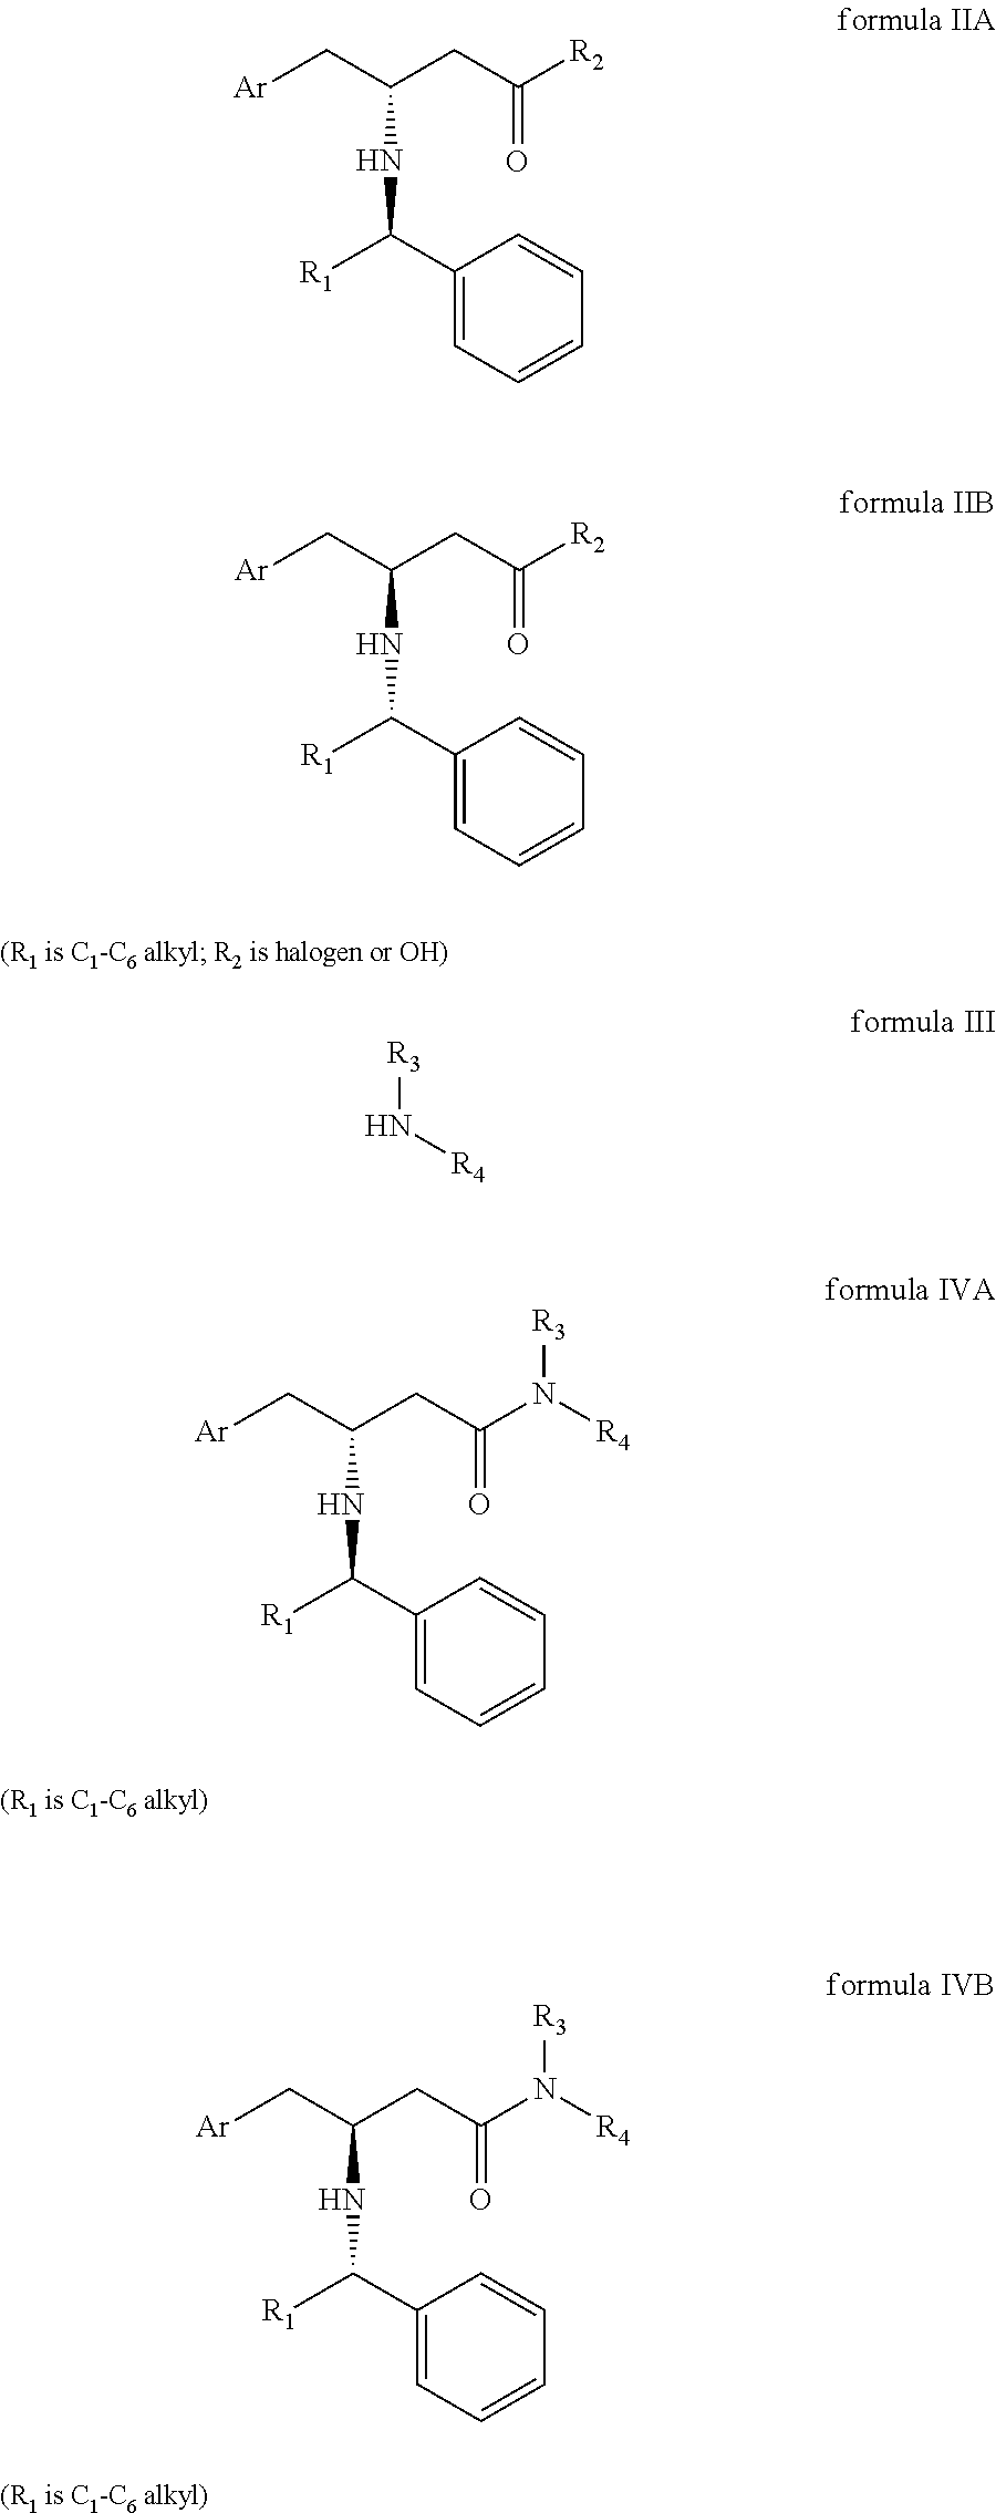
[Ar]CC(CC([R2])=O)NC([R1])C1=CC=CC=C1.[Ar]CC(CC([R2])=O)NC([R1])C1=CC=CC=C1.[R3]N[R4].[Ar]CC(CC(N([R4])[R3])=O)NC([R1])C1=CC=CC=C1.[Ar]CC(CC(N([R4])[R3])=O)NC([R1])C1=CC=CC=C1
